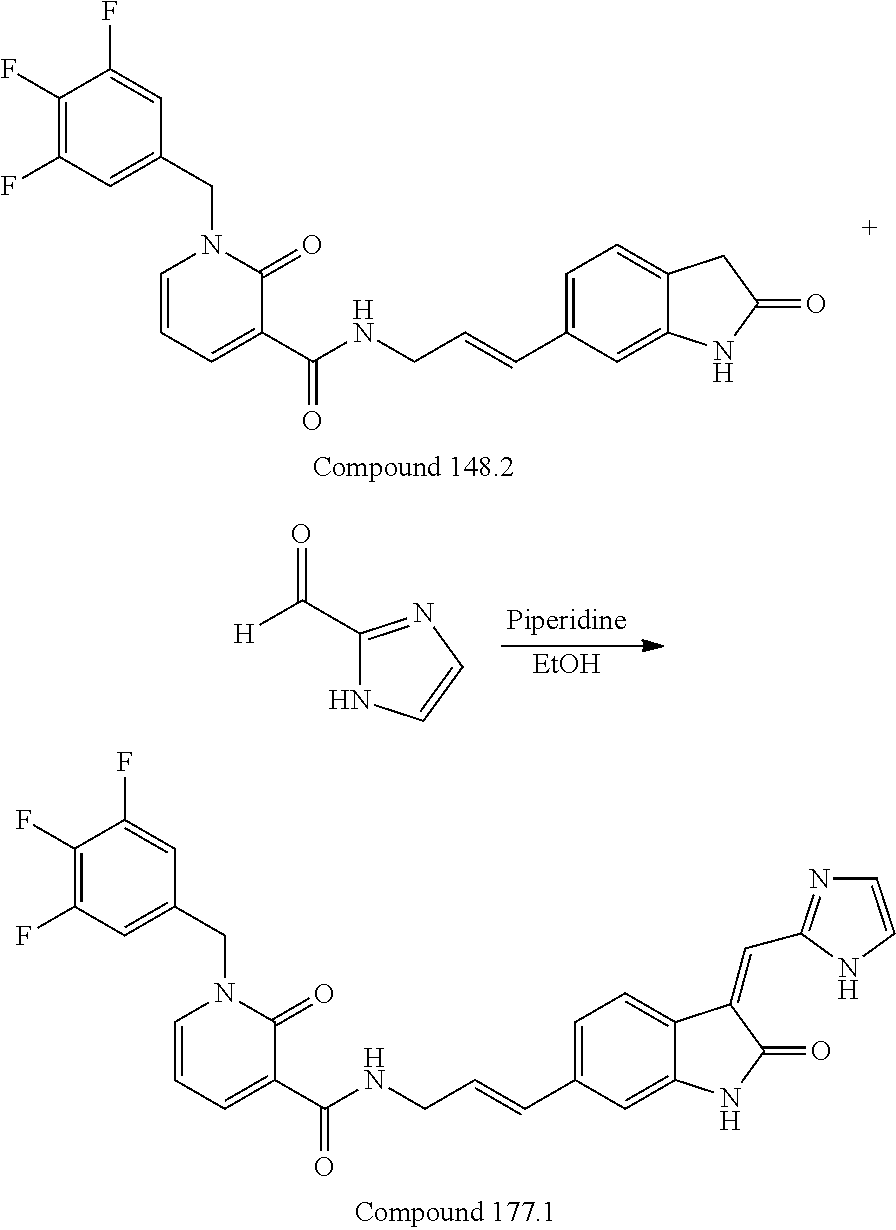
C1(F)=C(F)C=C(CN2C=CC=C(C(NCC=CC3=CC=C4C(=C3)NC(=O)C4=CC3=NC=CN3)=O)C2=O)C=C1F.C1(F)=C(F)C=C(CN2C=CC=C(C(NCC=CC3=CC=C4C(=C3)NC(=O)C4)=O)C2=O)C=C1F.[EtOH].[H]C(=O)C1=NC=CN1
